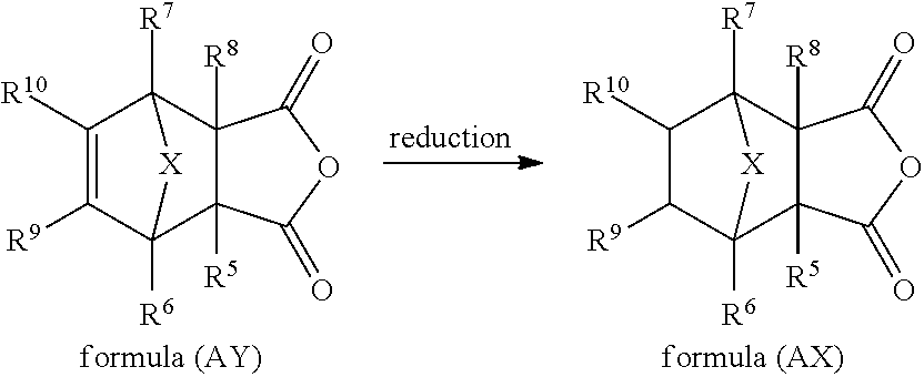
C1([R10])=C([R9])C2([R6])C3([R5])C([R8])(C1([R7])[X]2)C(=O)OC3=O.C1([R10])C([R9])C2([R6])C3([R5])C([R8])(C1([R7])[X]2)C(=O)OC3=O
